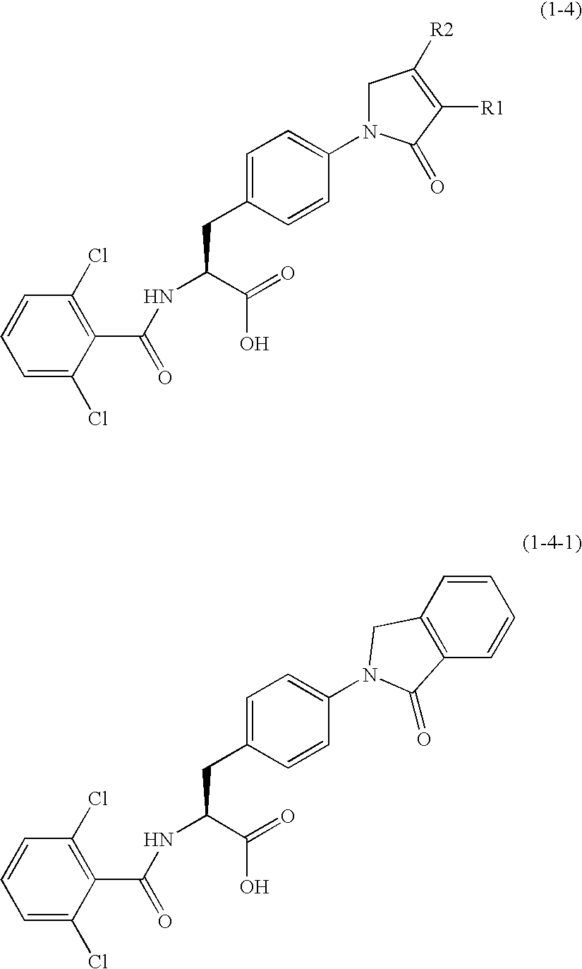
C1=C(Cl)C(C(NC(CC2=CC=C(N3CC([R2])=C([R1])C3=O)C=C2)C(=O)O)=O)=C(Cl)C=C1.C1=C(Cl)C(C(NC(CC2=CC=C(N3CC4=C(C=CC=C4)C3=O)C=C2)C(=O)O)=O)=C(Cl)C=C1
